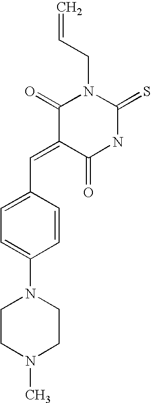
C=CCN1C(=O)C(=CC2=CC=C(N3CCN(C)CC3)C=C2)C(=O)NC1=S
